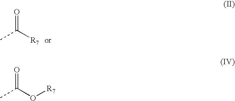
O=C([R7])C.O=C(O[R7])C
